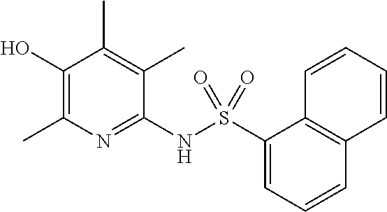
C1(NS(C2=CC=CC3=C2C=CC=C3)(=O)=O)=NC(C)=C(O)C(C)=C1C
